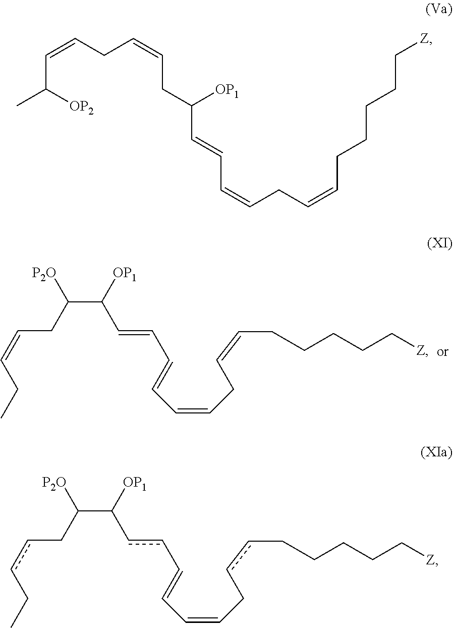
C(C([OP1])CC=CCC=CC(C)[OP2])=CC=CCC=CCCCCC[Z].C(=CC=CC=CCC=CCCCCC[Z])C(C(CC=CCC)[P2O])[OP1].c(cC=CC=CCccCCCCC[Z])C(C(CccCC)[P2O])[OP1]
